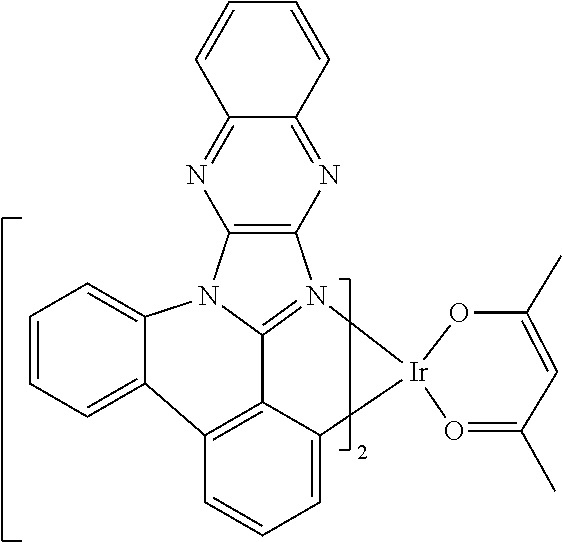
C1=CC=C2C3=C4C5=N(C6=C(N5C2=C1)N=C1C(=N6)C=CC=C1)[Ir]1(C4=CC=C3)O=C(C)C=C(C)O1
